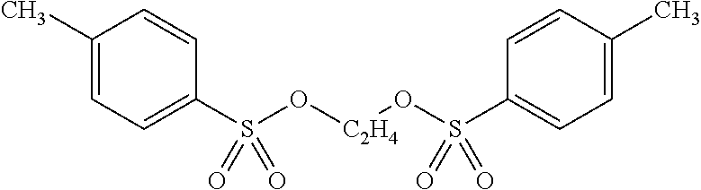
C1(C)=CC=C(S(O[C2H4]OS(C2=CC=C(C)C=C2)(=O)=O)(=O)=O)C=C1
